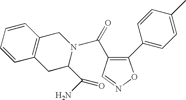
O=C(C1=C(C2=CC=C(C)C=C2)ON=C1)N1CC2=C(CC1C(N)=O)C=CC=C2
